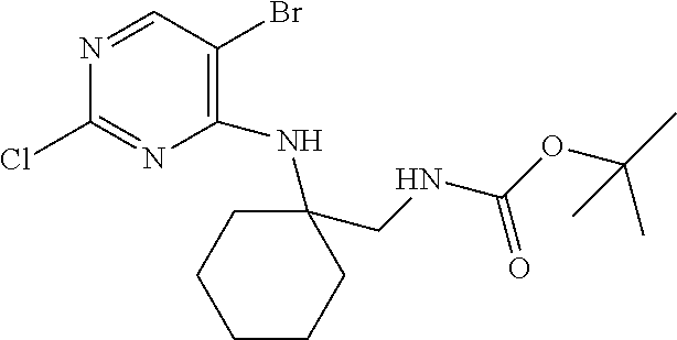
C1(NC2(CNC(=O)OC(C)(C)C)CCCCC2)=C(Br)C=NC(Cl)=N1
